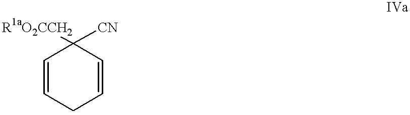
C1=CCC=CC1([CN])[R1aO2CCH2]
